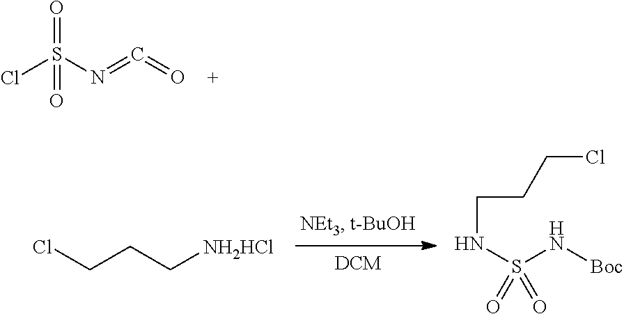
ClS(N=C=O)(=O)=O.ClCCCNS(N[Boc])(=O)=O.C(CC[NH2HCl])Cl
